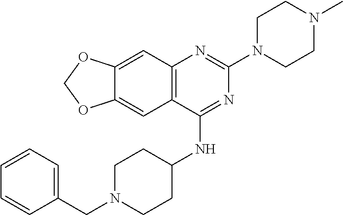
C12=C(C(NC3CCN(CC4=CC=CC=C4)CC3)=NC(N3CCN(C)CC3)=N1)C=C1C(=C2)OCO1
